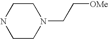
C1CN(CC[OMe])CCN1
